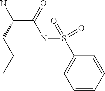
NC(CCC)C(NS(=O)(C1=CC=CC=C1)=O)=O
